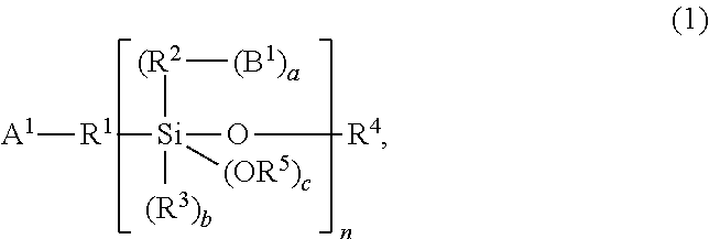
[A1][R1][Si](O[R4])([(R2][(B1)a])([(R3)b])[(OR5)c]
